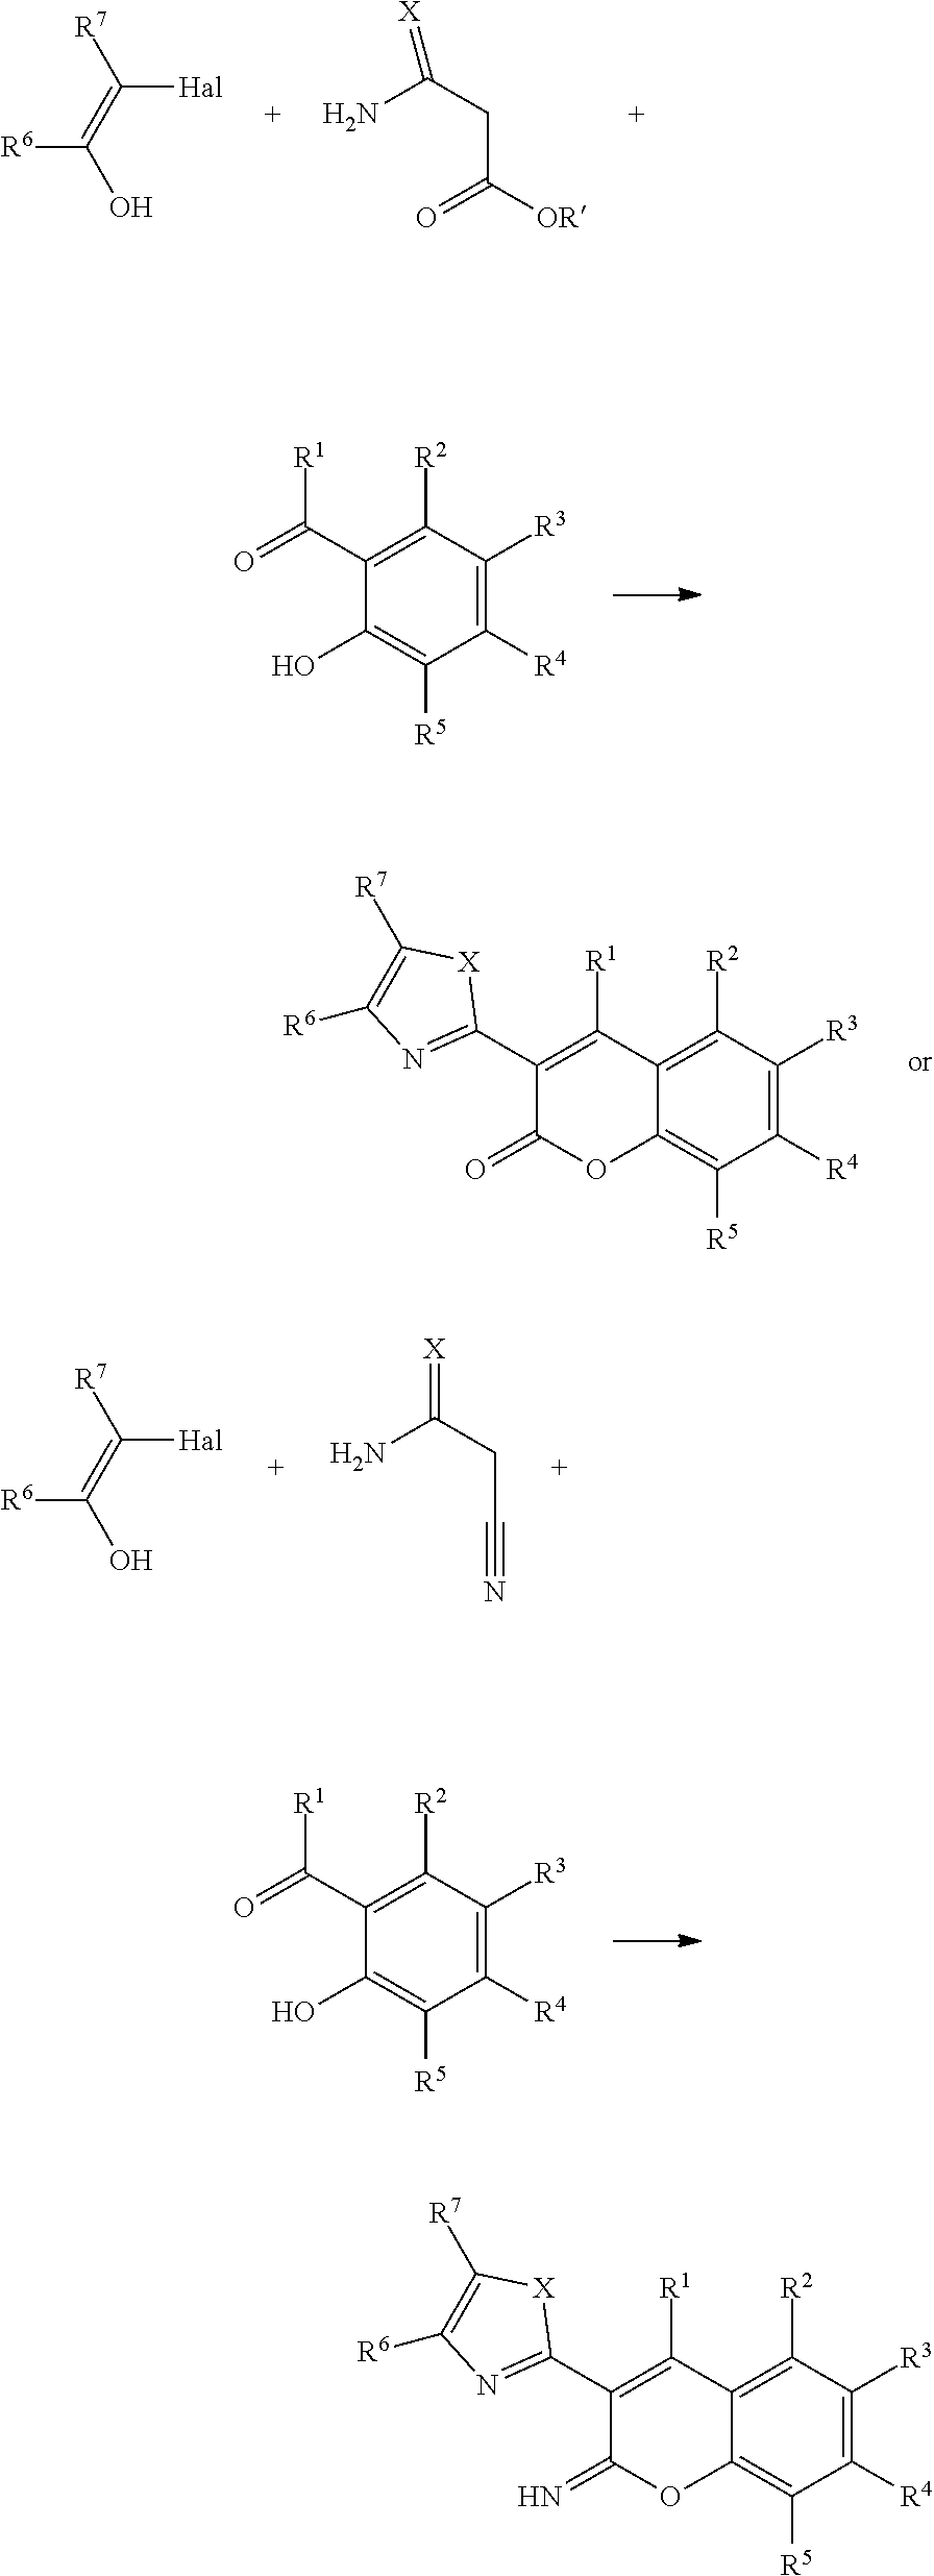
[R7]C([Hal])=C([R6])O.[X]=C(N)CC#N.C1(O)=C([R5])C([R4])=C([R3])C([R2])=C1C(=O)[R1].C1(O)=C([R5])C([R4])=C([R3])C([R2])=C1C(=O)[R1].C12=C([R5])C([R4])=C([R3])C([R2])=C1C([R1])=C(C1=NC([R6])=C([R7])[X]1)C(=O)O2.[R7]C([Hal])=C([R6])O.[X]=C(N)CC(=O)[OR].C12=C([R5])C([R4])=C([R3])C([R2])=C1C([R1])=C(C1=NC([R6])=C([R7])[X]1)C(=N)O2
